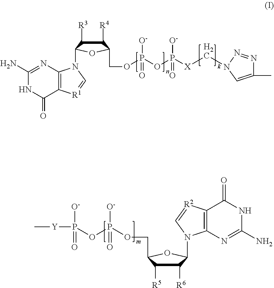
[Y](P(OP(OCC1C([R5])C([R6])C(N2C3=C([R2]=C2)C(=O)NC(N)=N3)O1)(=O)[O-])(=O)[O-])C.C1(N)=NC2=C(C(=O)N1)[R1]=CN2C1C([R3])C([R4])C(COP(OP([X]CN2N=NC(C)=C2)([O-])=O)([O-])=O)O1
